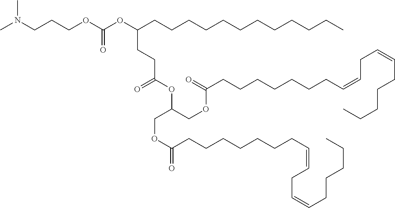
CN(CCCOC(OC(CCCCCCCCCCCC)CCC(OC(COC(CCCCCCCC=CCC=CCCCCC)=O)COC(CCCCCCCC=CCC=CCCCCC)=O)=O)=O)C
